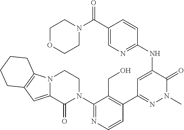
N12C(=CC3=C1CCCC3)C(=O)N(C1=NC=CC(C3=NN(C)C(=O)C(NC4=NC=C(C(=O)N5CCOCC5)C=C4)=C3)=C1CO)CC2
